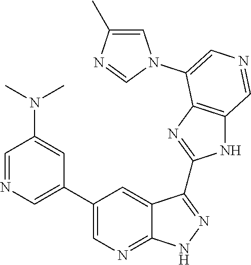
C1=NC=C(C2=CN=C3C(=C2)C(C2=NC4=C(N2)C=NC=C4N2C=C(C)N=C2)=NN3)C=C1N(C)C
